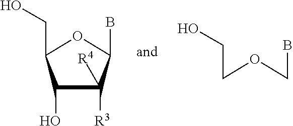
C1(O)C([R3])([R4])C(B)OC1CO.C(OCCO)B
